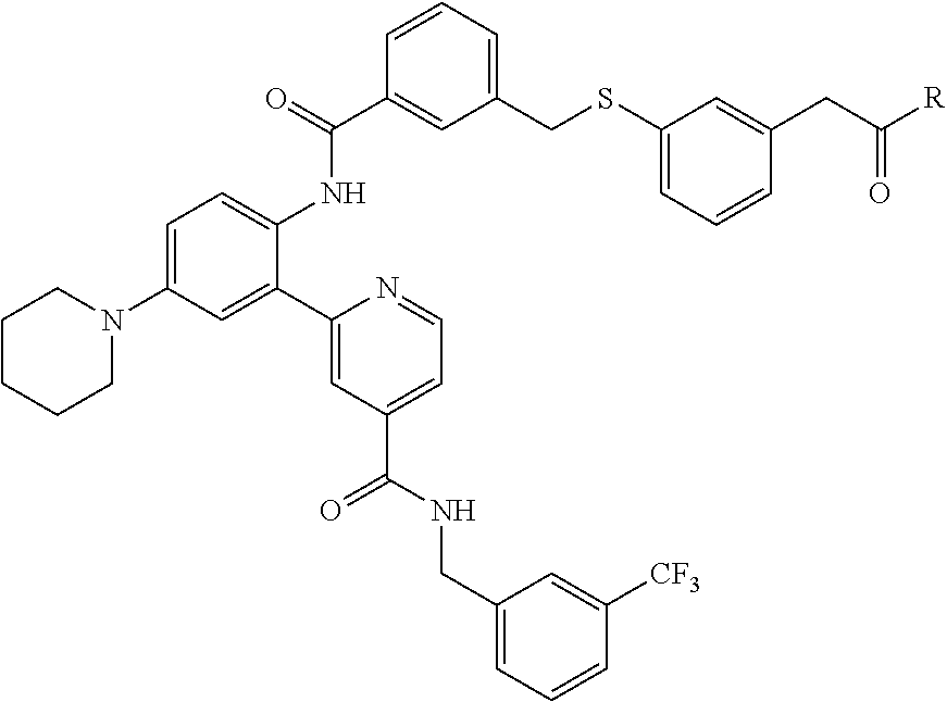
C1CCCN(C2=CC=C(NC(C3=CC(CSC4=CC=CC(CC([R])=O)=C4)=CC=C3)=O)C(C3=CC(C(NCC4=CC=CC([CF3])=C4)=O)=CC=N3)=C2)C1
